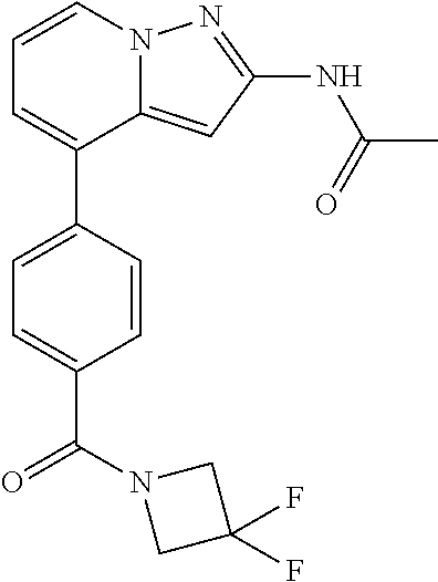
C12=CC(NC(C)=O)=NN1C=CC=C2C1=CC=C(C(N2CC(F)(F)C2)=O)C=C1
